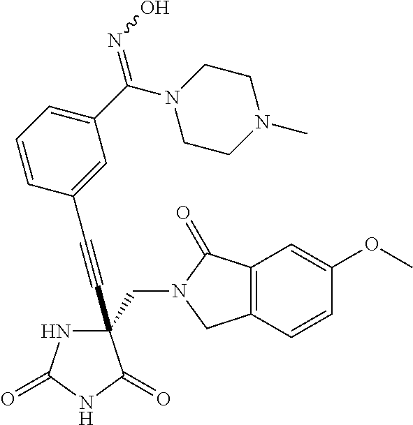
C(#CC1(CN2C(=O)C3=C(C2)C=CC(OC)=C3)NC(=O)NC1=O)C1=CC(C(N2CCN(C)CC2)=NO)=CC=C1
